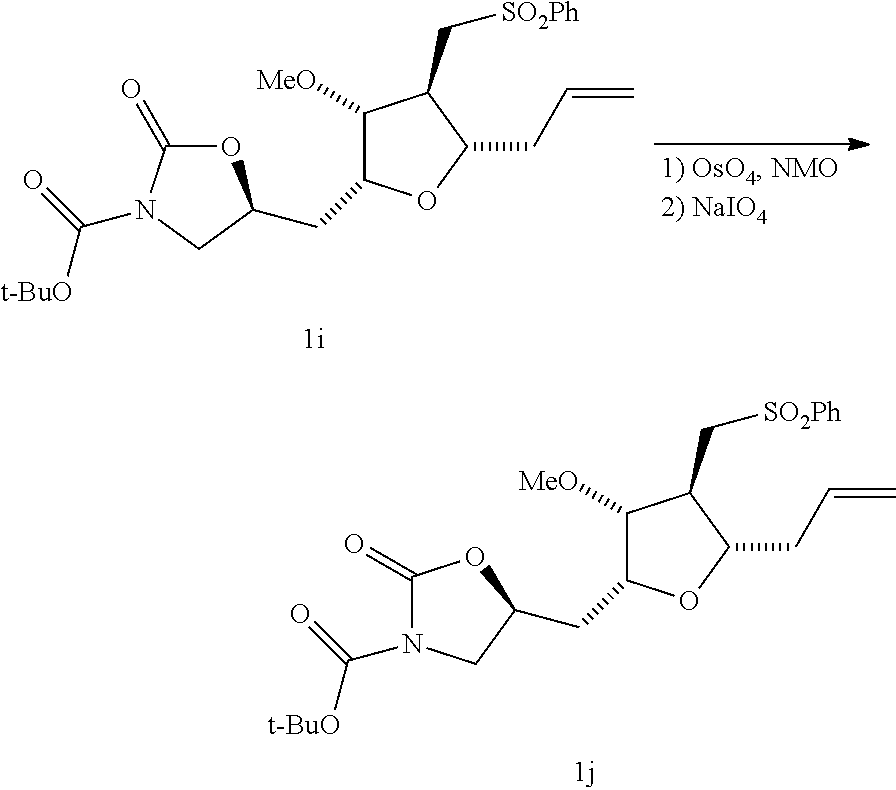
C1([MeO])C(CC2OC(=O)N(C(=O)[t-BuO])C2)OC(CC=C)C1C[SO2Ph].C1([MeO])C(CC2CN(C([t-BuO])=O)C(=O)O2)OC(CC=C)C1C[SO2Ph]
